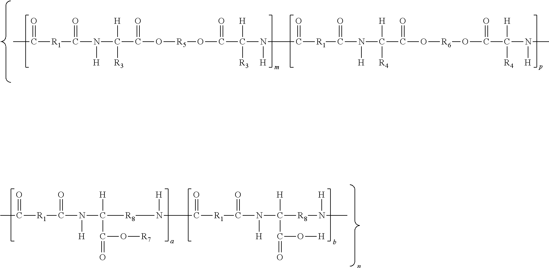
CC(=O)[R1]C(N(C([H])([R3])C(O[R5]OC(C(N(C([R1]C(N(C(C(O[R6]OC(C(N(C)[H])([H])[R4])=O)=O)([H])[R4])[H])=O)=O)[H])([H])[R3])=O)=O)[H])=O.CC(=O)[R1]C(N(C([H])(C(=O)O[R7])[R8]N(C(=O)[R1]C(N(C([H])(C(O[H])=O)[R8]N(C)[H])[H])=O)[H])[H])=O
